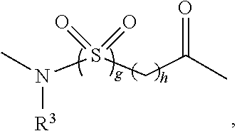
CN(S(CC(C)=O)(=O)=O)[R3]
